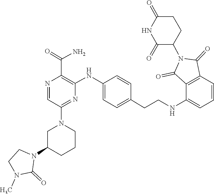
N1(C2CN(C3=NC(NC4=CC=C(CCNC5=CC=CC6=C5C(=O)N(C5C(=O)NC(=O)CC5)C6=O)C=C4)=C(C(=O)N)N=C3)CCC2)C(=O)N(C)CC1
